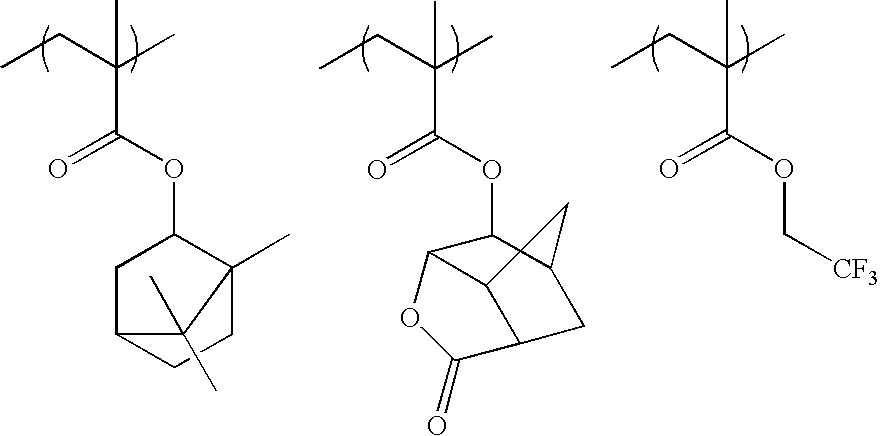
CCC(C)(C(OC[CF3])=O)C.CCC(C)(C(OC1CC2CCC1(C)C2(C)C)=O)C.CCC(C)(C(OC1C2C3C(CC1C3)C(=O)O2)=O)C
